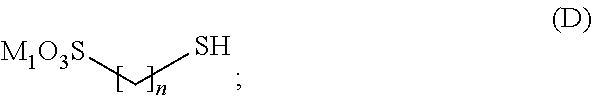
[M1O3S]CS
